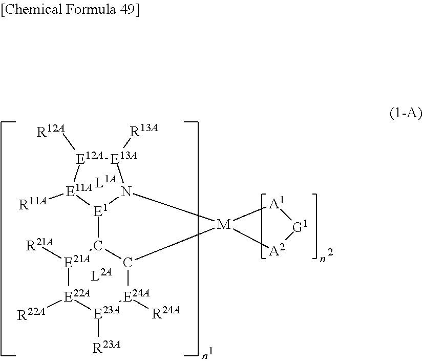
[E13A]1([R13A])[E12A]([R12A])[E11A]([R11A])[E1]2N1[M]1(C3C2[E21A]([R21A])[E22A]([R22A])[E23A]([R23A])[E24A]3[R24A])[A2][G1][A1]1
